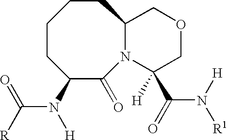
C1CC(N(C([R])=O)[H])C(=O)N2C(CC1)COCC2(C(N([R1])[H])=O)[H]
